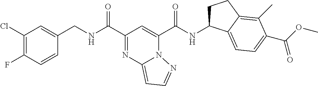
C1(Cl)=C(F)C=CC(CNC(C2=NC3=CC=NN3C(C(NC3CCC4=C(C)C(C(OC)=O)=CC=C34)=O)=C2)=O)=C1
